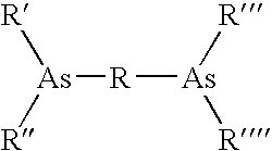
[As]([R][As]([R])[R])([R])[R]
